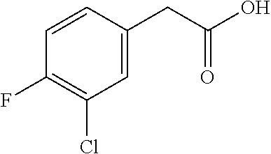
C1=CC(CC(O)=O)=CC(Cl)=C1F
